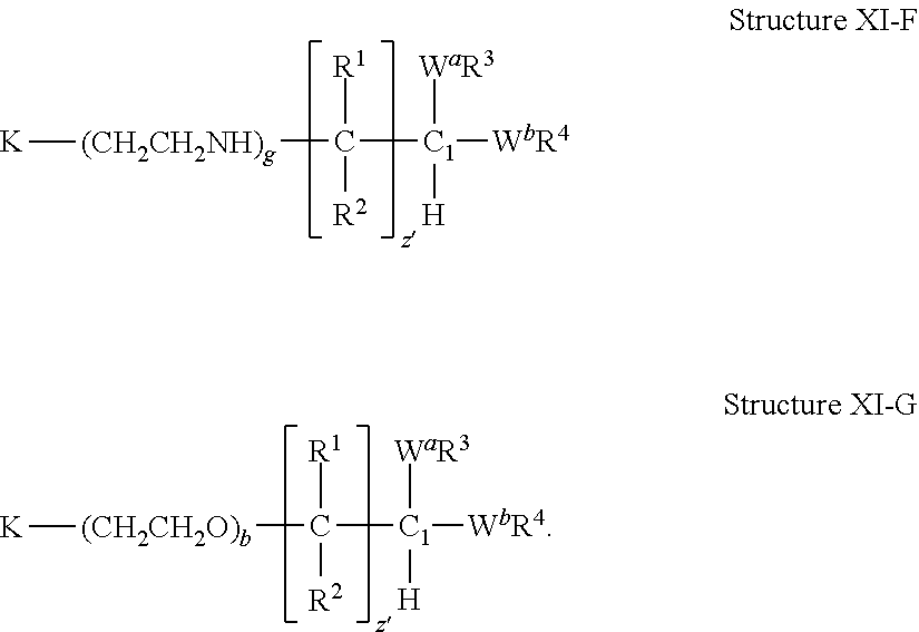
C([C1]([WaR3])([WbR4])[H])([(CH2CH2NH)g][K])([R1])[R2].C([C1]([WaR3])([WbR4])[H])([(CH2CH2O)b][K])([R1])[R2]
